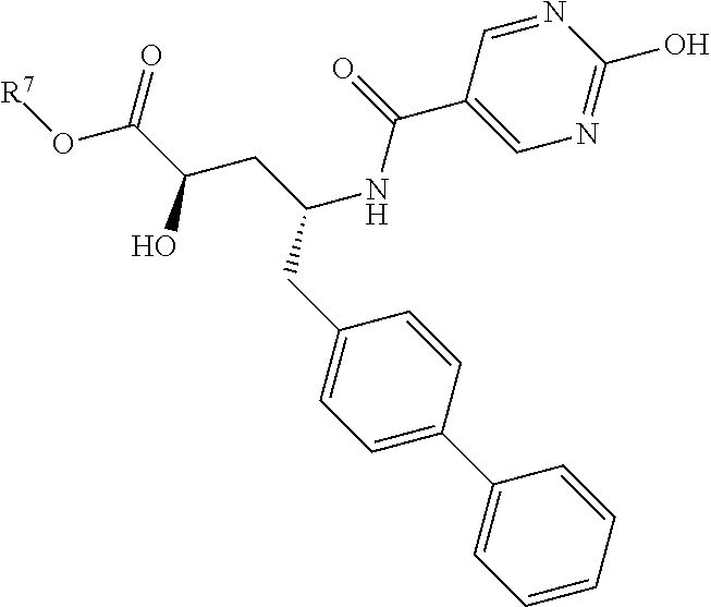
C1=CC(CC(CC(C(O[R7])=O)O)NC(C2=CN=C(O)N=C2)=O)=CC=C1C1=CC=CC=C1
